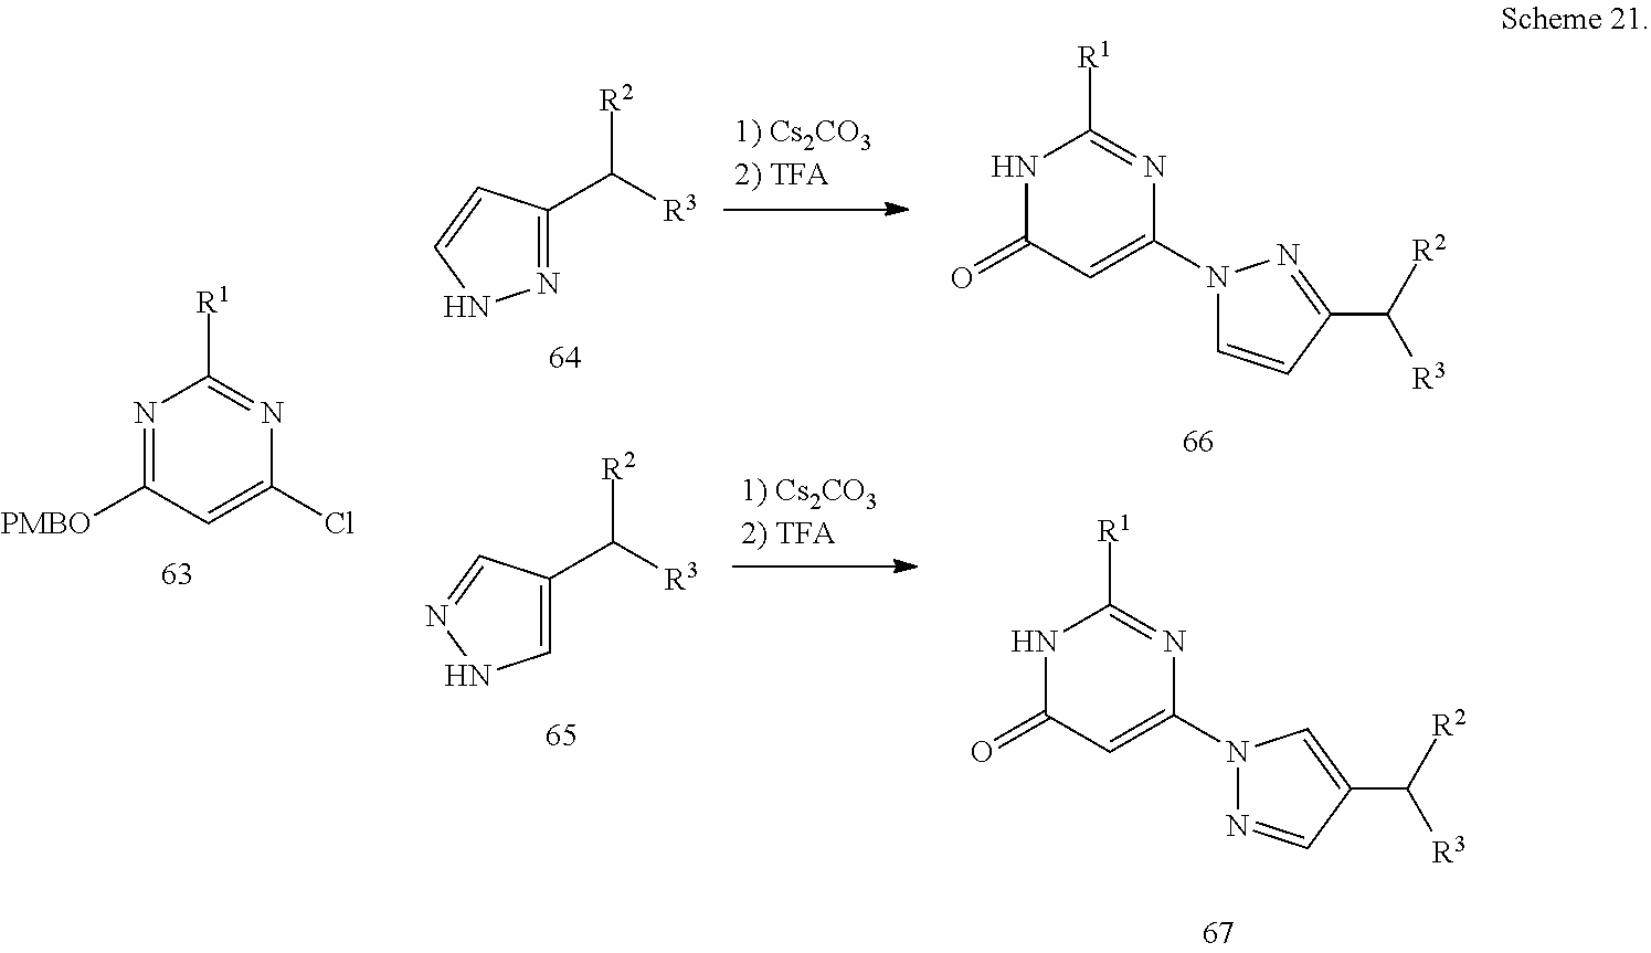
N1=C([PMBO])C=C(Cl)N=C1[R1].N1=C(C([R3])[R2])C=CN1.C1=C(C([R3])[R2])C=NN1.N1C(=O)C=C(N2C=CC(C([R2])[R3])=N2)N=C1[R1].N1C(=O)C=C(N2N=CC(C([R2])[R3])=C2)N=C1[R1]
